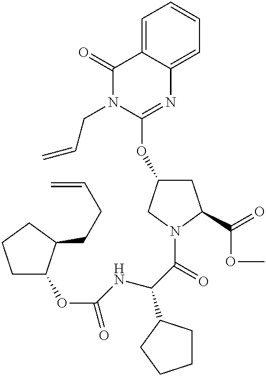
C1=C2C(=CC=C1)N=C(OC1CC(C(=O)OC)N(C(=O)C(NC(OC3CCCC3CCC=C)=O)C3CCCC3)C1)N(CC=C)C2=O
